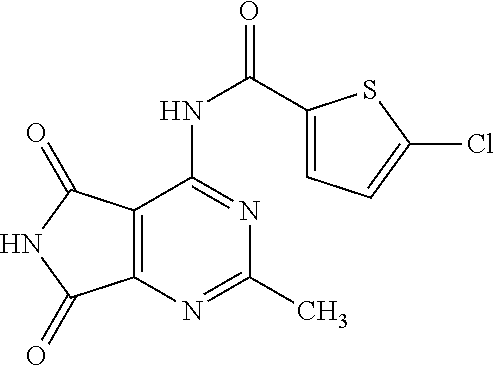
C12=C(N=C(C)N=C1NC(C1=CC=C(Cl)S1)=O)C(=O)NC2=O
